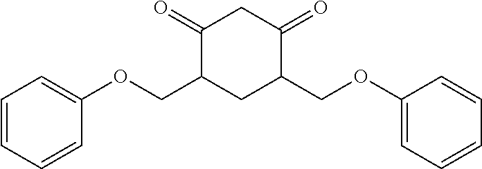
C1(=O)CC(=O)C(COC2=CC=CC=C2)CC1COC1=CC=CC=C1
